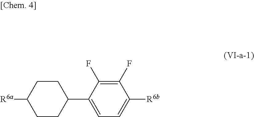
[R6a]C1CCC(C2=CC=C([R6b])C(F)=C2F)CC1
